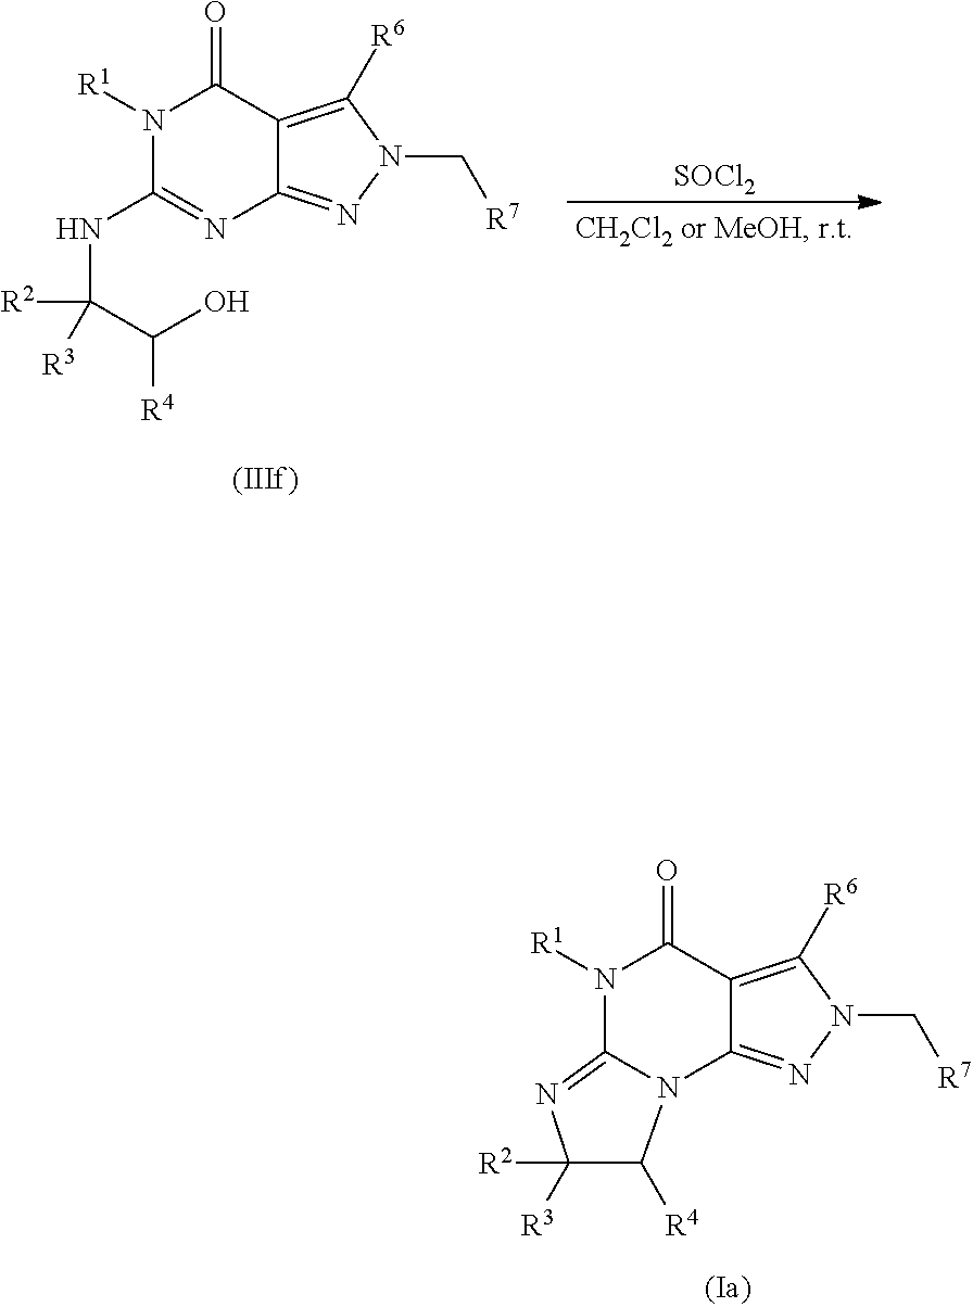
[SOCl2].N1([R1])C(NC([R3])(C(O)[R4])[R2])=NC2=NN(C[R7])C([R6])=C2C1=O.N1([R1])C(=O)C2=C([R6])N(C[R7])N=C2N2C([R4])C([R3])([R2])N=C12
